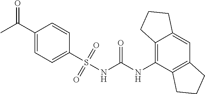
CC(C1=CC=C(S(NC(NC2=C3C(=CC4=C2CCC4)CCC3)=O)(=O)=O)C=C1)=O
